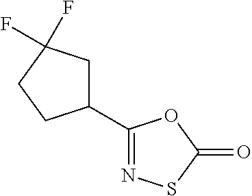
C1(C2=NSC(=O)O2)CC(F)(F)CC1
